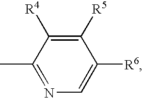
N1=C(C)C([R4])=C([R5])C([R6])=C1
